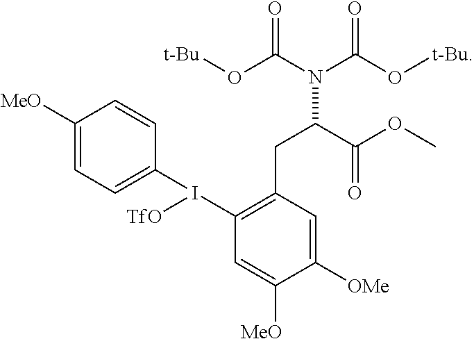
C1(I([TfO])C2=CC=C([MeO])C=C2)=C(CC(C(OC)=O)N(C(O[t-Bu])=O)C(O[t-Bu])=O)C=C([OMe])C([MeO])=C1
